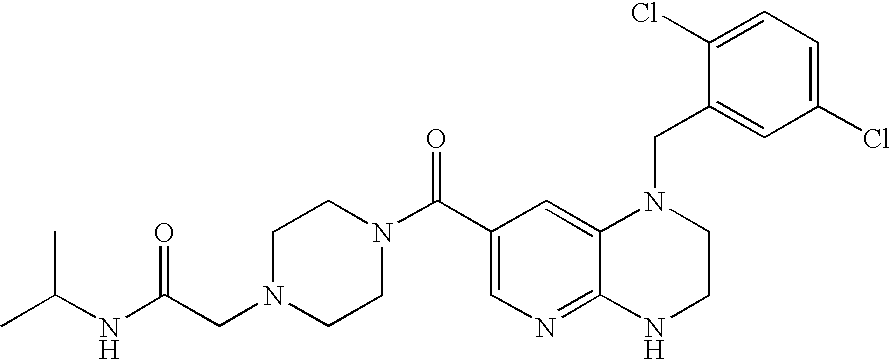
C1(Cl)=CC=C(Cl)C=C1CN1C2=CC(C(=O)N3CCN(CC(NC(C)C)=O)CC3)=CN=C2NCC1
